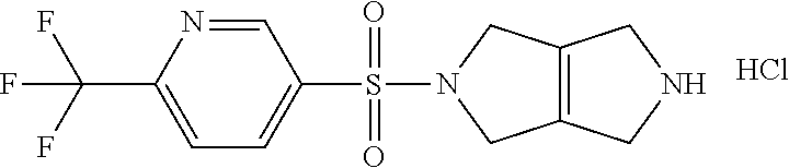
N1=CC(S(N2CC3=C(C2)CNC3)(=O)=O)=CC=C1C(F)(F)F.Cl
